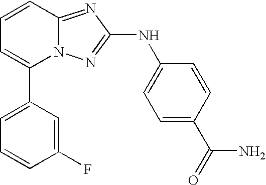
C1(C2=CC=CC3=NC(NC4=CC=C(C(N)=O)C=C4)=NN23)=CC=CC(F)=C1
